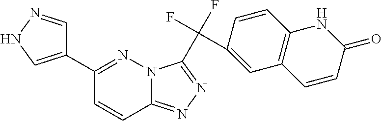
C1(C2=NN3C(=NN=C3C(C3=CC4=C(C=C3)NC(=O)C=C4)(F)F)C=C2)=CNN=C1
